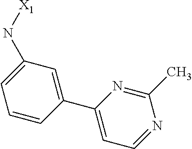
C1(N[X1])=CC=CC(C2=CC=NC(C)=N2)=C1
